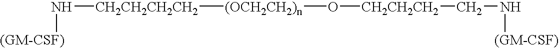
[CH2CH2CH2](CN[(GM-CSF)])O[(OCH2CH2)n][CH2CH2CH2CH2]N[(GM-CSF)]
